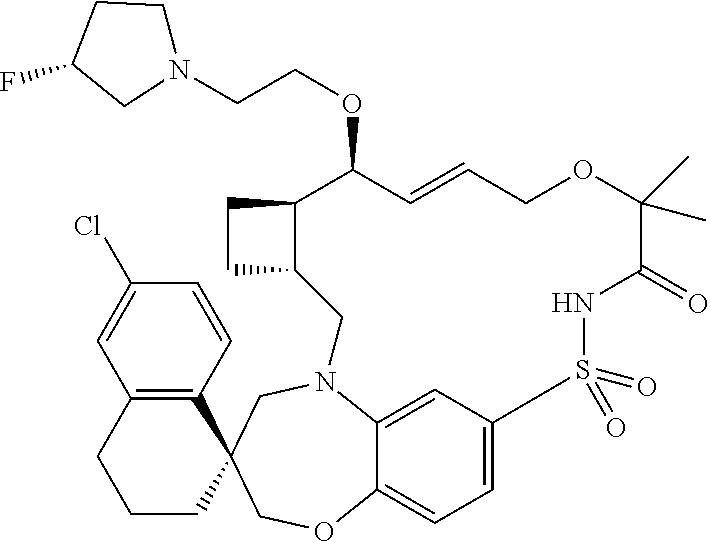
C1CCC2(C3=C1C=C(Cl)C=C3)COC1=CC=C3C=C1N(C2)CC1C(CC1)C(OCCN1CCC(F)C1)C=CCOC(C)(C)C(=O)NS3(=O)=O
